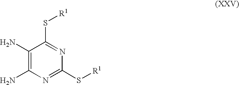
C1(N)=C(N)N=C(S[R1])N=C1S[R1]
